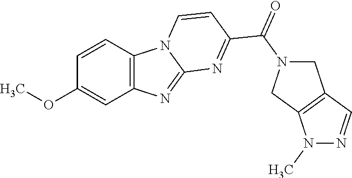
C12=C(C=CC(OC)=C1)N1C(=N2)N=C(C(N2CC3=C(C2)C=NN3C)=O)C=C1
